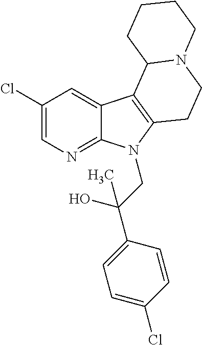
C1(Cl)=CN=C2C(=C1)C1=C(N2CC(C2=CC=C(Cl)C=C2)(O)C)CCN2C1CCCC2
